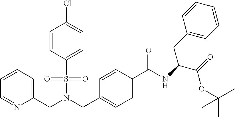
C1=CC=C(CN(S(=O)(=O)C2=CC=C(Cl)C=C2)CC2=CC=C(C(NC(C(OC(C)(C)C)=O)CC3=CC=CC=C3)=O)C=C2)N=C1
